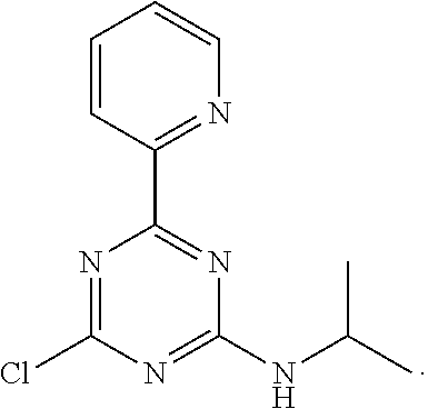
C1=CC(C2=NC(NC(C)C)=NC(Cl)=N2)=NC=C1
